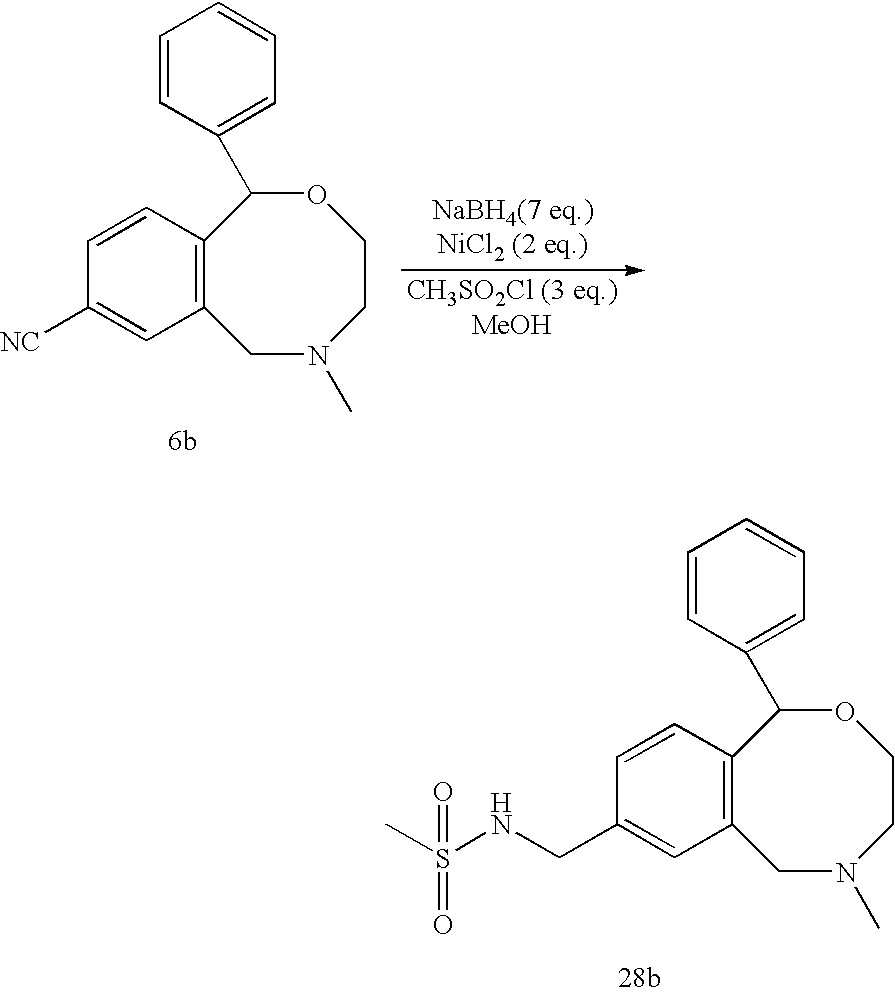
C12=C(C=CC(CNS(C)(=O)=O)=C1)C(C1=CC=CC=C1)OCCN(C)C2.C12=C(C=CC([NC])=C1)C(C1=CC=CC=C1)OCCN(C)C2
